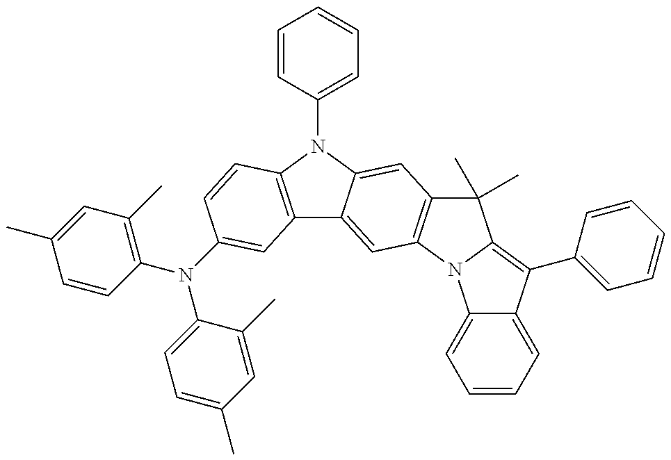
C12=C(N(C3=CC=CC=C3)C3=CC4=C(C=C13)N1C(=C(C3=CC=CC=C3)C3=CC=CC=C13)C4(C)C)C=CC(N(C1=C(C)C=C(C)C=C1)C1=CC=C(C)C=C1C)=C2
